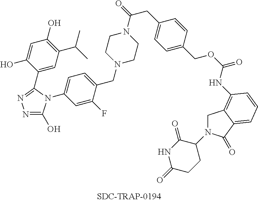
C1=C(N2C(O)=NN=C2C2=CC(C(C)C)=C(O)C=C2O)C=C(F)C(CN2CCN(C(CC3=CC=C(COC(NC4=C5CN(C6C(=O)NC(=O)CC6)C(=O)C5=CC=C4)=O)C=C3)=O)CC2)=C1
